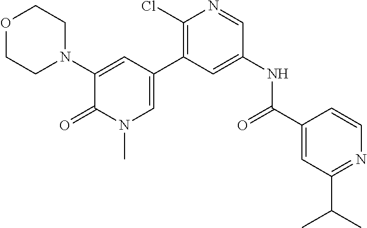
O1CCN(C2=CC(C3=C(Cl)N=CC(NC(=O)C4=CC(C(C)C)=NC=C4)=C3)=CN(C)C2=O)CC1
